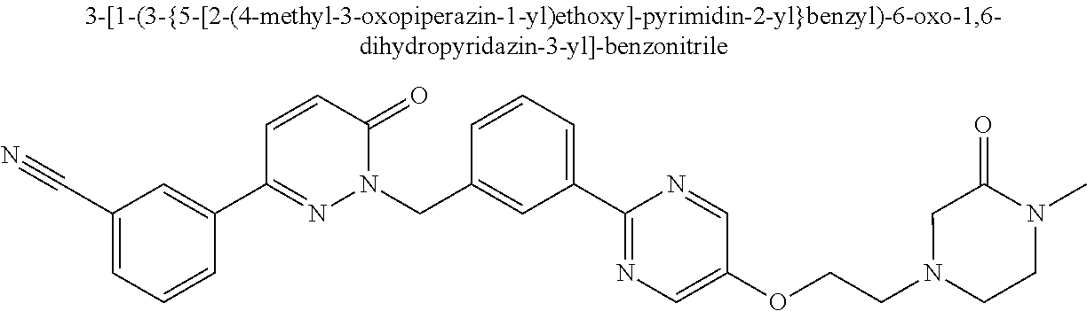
C1=CC(CN2N=C(C3=CC(C#N)=CC=C3)C=CC2=O)=CC(C2=NC=C(OCCN3CCN(C)C(=O)C3)C=N2)=C1
